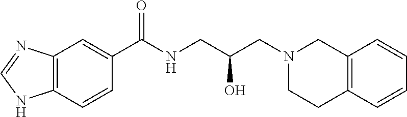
C12=C(C=CC(C(NCC(CN3CCC4=C(C3)C=CC=C4)O)=O)=C1)NC=N2
